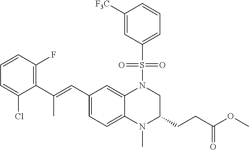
C1=CC(F)=C(C(=CC2=CC=C3C(=C2)N(S(C2=CC=CC([F3C])=C2)(=O)=O)CC(CCC(OC)=O)N3C)C)C(Cl)=C1
